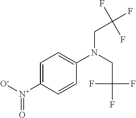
C1=C([N+]([O-])=O)C=CC(N(CC(F)(F)F)CC(F)(F)F)=C1
